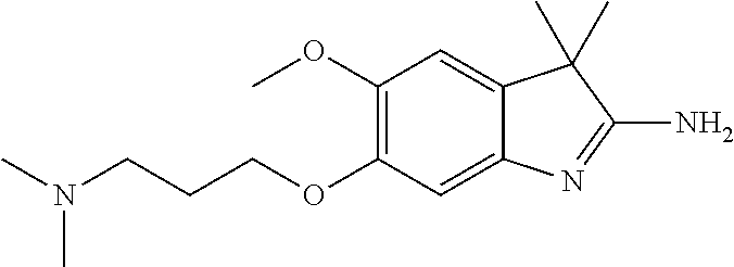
C1(OC)=C(OCCCN(C)C)C=C2C(=C1)C(C)(C)C(N)=N2
